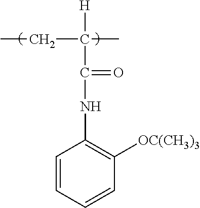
C1=CC=CC([OC(CH3)3])=C1NC(=O)C(C)(CC)[H]
